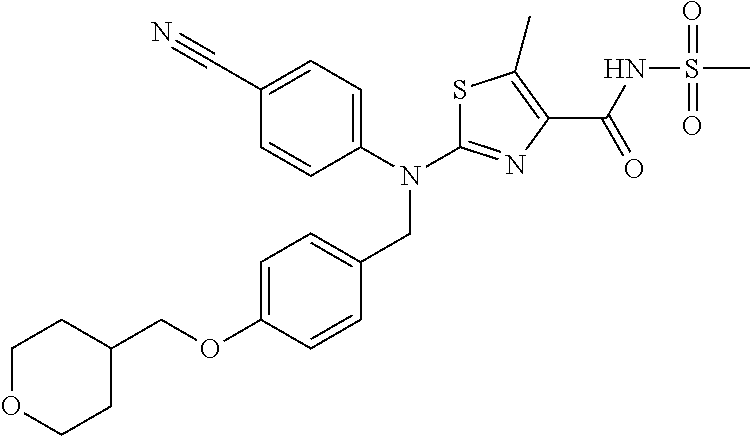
N(C1=NC(C(NS(C)(=O)=O)=O)=C(C)S1)(CC1=CC=C(OCC2CCOCC2)C=C1)C1=CC=C(C#N)C=C1
